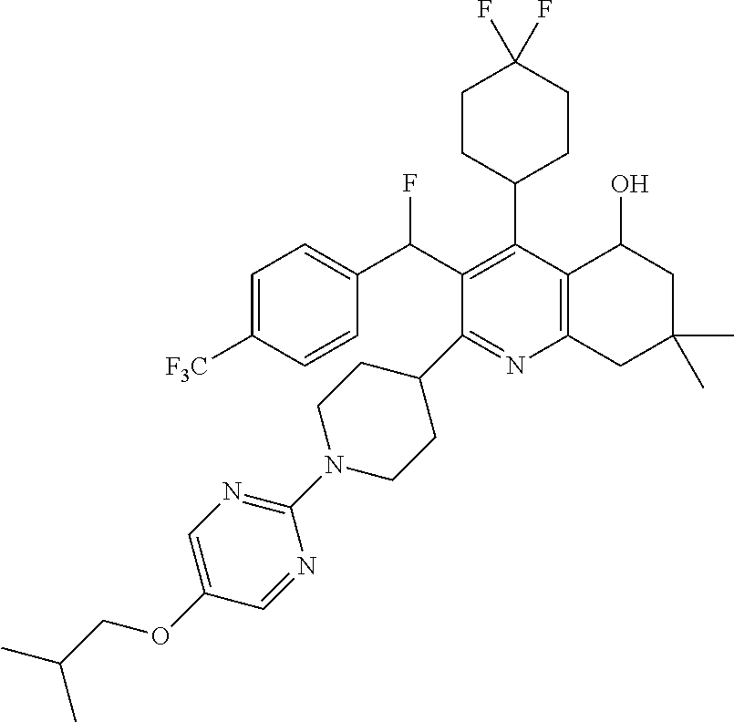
FC(C1=C(C2CCC(F)(F)CC2)C2=C(N=C1C1CCN(C3=NC=C(OCC(C)C)C=N3)CC1)CC(C)(C)CC2O)C1=CC=C([F3C])C=C1
